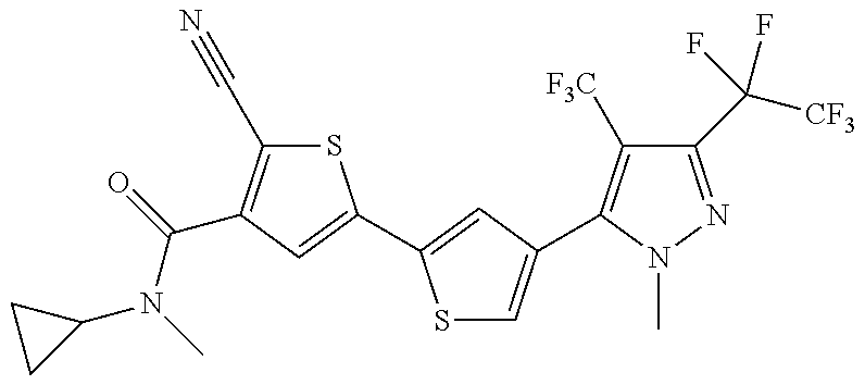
C1(N(C(=O)C2=C(C#N)SC(C3=CC(C4=C([F3C])C(C([CF3])(F)F)=NN4C)=CS3)=C2)C)CC1
